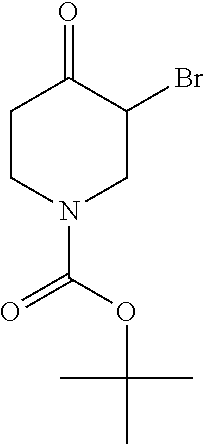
C1CN(C(OC(C)(C)C)=O)CC(Br)C1=O
